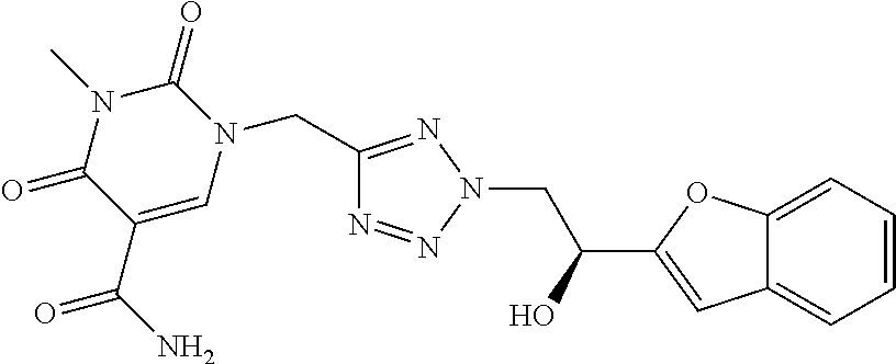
C1(CN2C(=O)N(C)C(=O)C(C(N)=O)=C2)=NN(CC(C2=CC3=CC=CC=C3O2)O)N=N1
